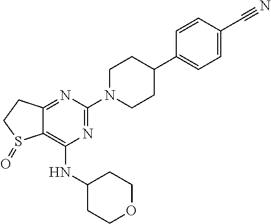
C1C(C2=CC=C(C#N)C=C2)CCN(C2=NC(NC3CCOCC3)=C3C(=N2)CCS3=O)C1
